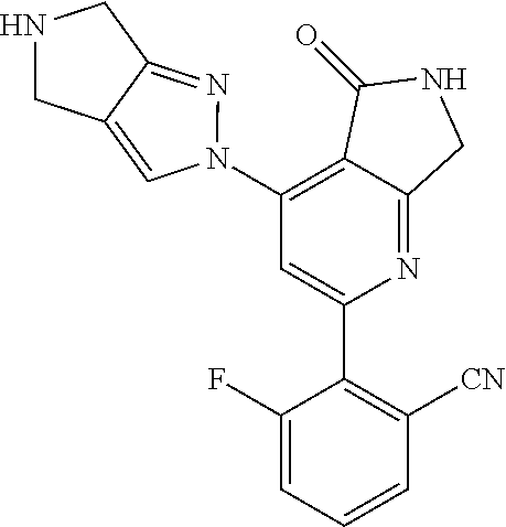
C1(N2N=C3C(=C2)CNC3)=C2C(=NC(C3=C([CN])C=CC=C3F)=C1)CNC2=O
